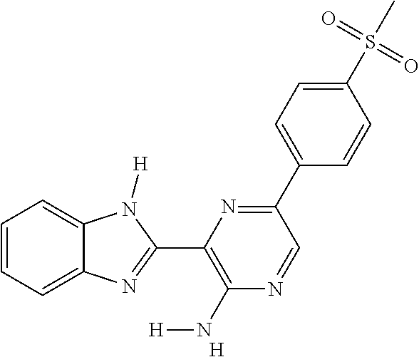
C1=CC=C2C(=C1)N([H])C(C1=C(N[H])N=CC(C3=CC=C(S(C)(=O)=O)C=C3)=N1)=N2.[H]
